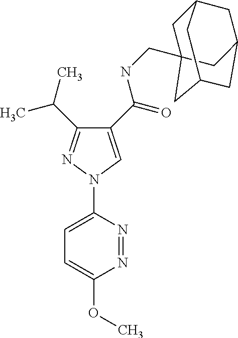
C1(C(NCC23CC4CC(CC(C2)C4)C3)=O)=CN(C2=CC=C(OC)N=N2)N=C1C(C)C
